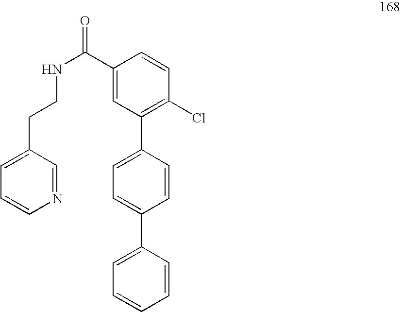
C1(C(=O)NCCC2=CC=CN=C2)=CC(C2=CC=C(C3=CC=CC=C3)C=C2)=C(Cl)C=C1
